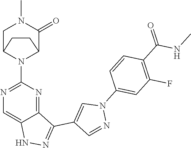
N1C2=CN=C(N3C4C(=O)N(C)CC3CC4)N=C2C(C2=CN(C3=CC(F)=C(C(=O)NC)C=C3)N=C2)=N1
